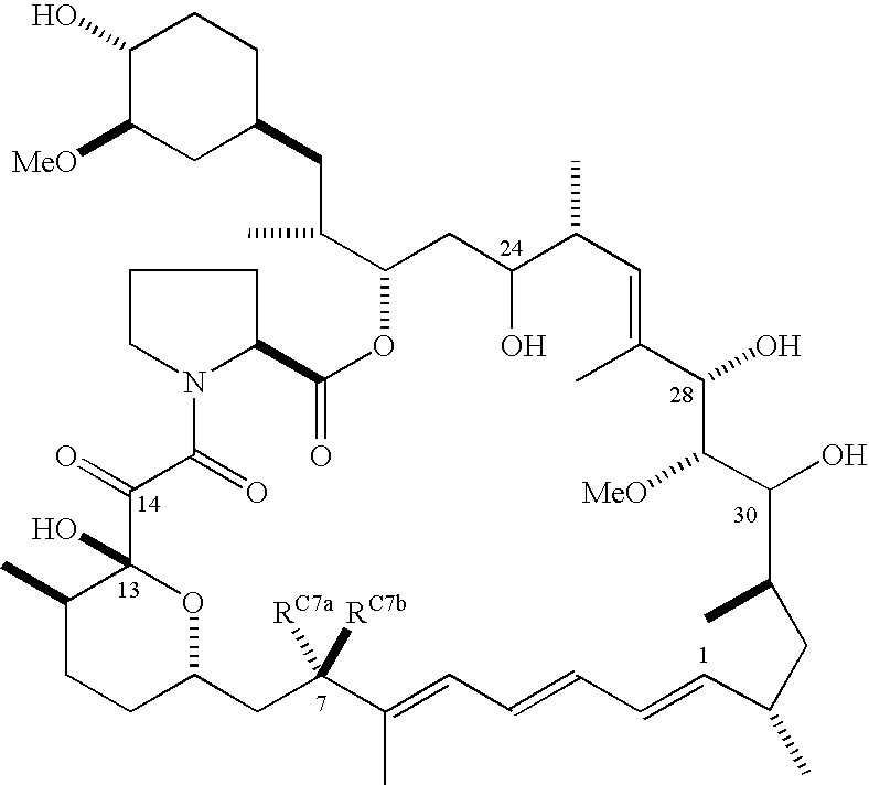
C1(O)C([MeO])CC(CC(C2CC(O)C(C)C=C(C)C(O)C([MeO])C(O)C(C)CC(C)C=CC=CC=C(C)C([RC7a])([RC7b])CC3CCC(C)C(O)(C(=O)C(=O)N4C(CCC4)C(=O)O2)O3)C)CC1
